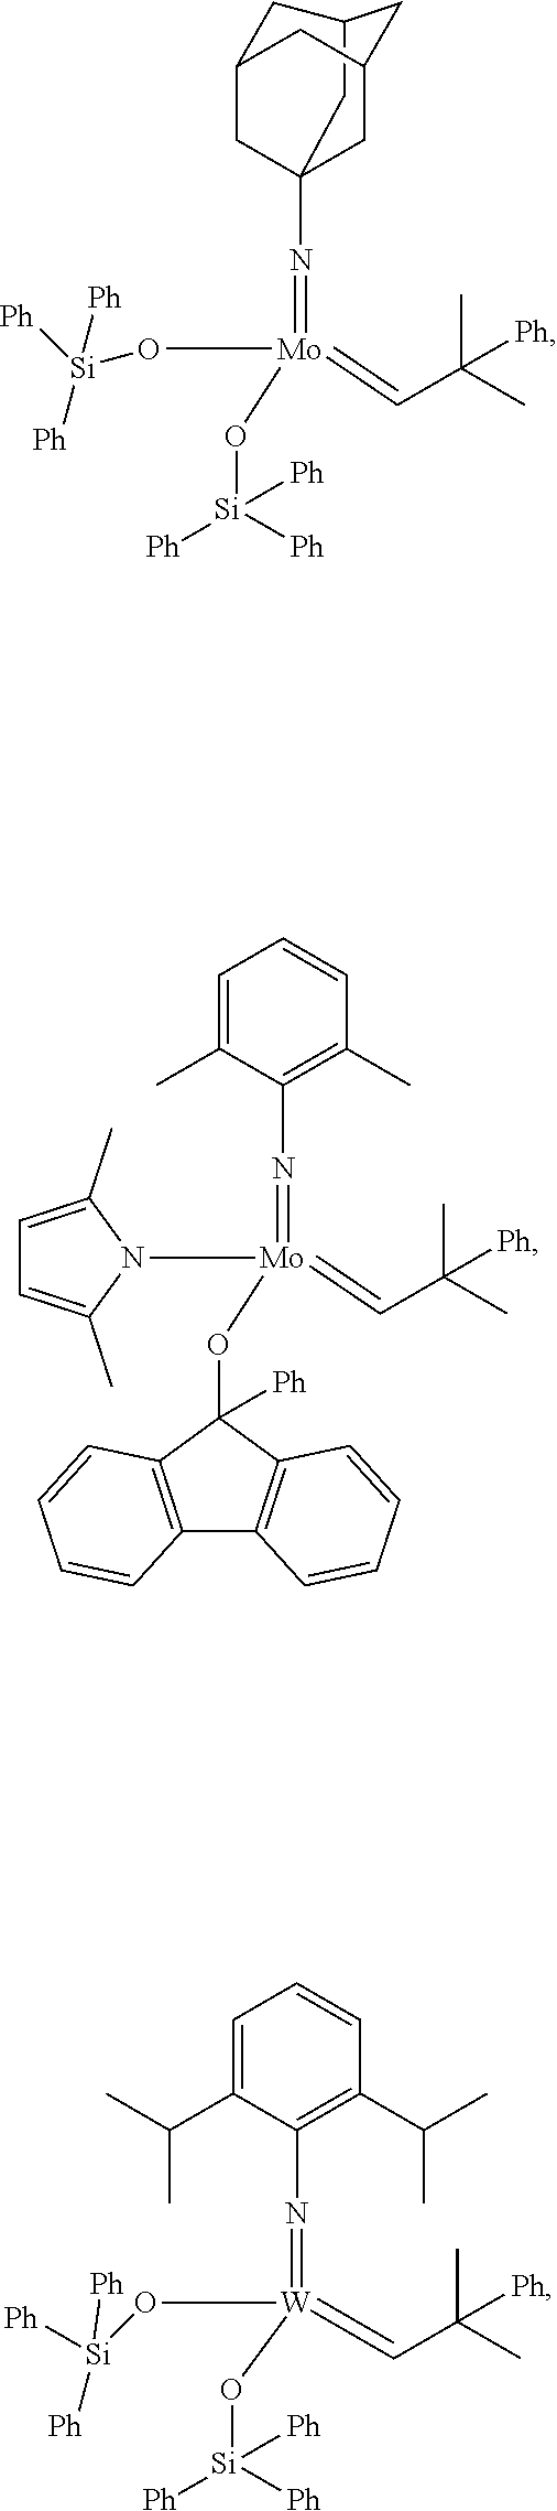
C1=C(C(C)C)C(N=[W](O[Si]([Ph])([Ph])[Ph])(=CC(C)(C)[Ph])O[Si]([Ph])([Ph])[Ph])=C(C(C)C)C=C1.C12CC3(N=[Mo](O[Si]([Ph])([Ph])[Ph])(=CC(C)(C)[Ph])O[Si]([Ph])([Ph])[Ph])CC(CC(C3)C1)C2.C1=C(C)C(N=[Mo](N2C(C)=CC=C2C)(=CC(C)(C)[Ph])OC2([Ph])C3=C(C4=C2C=CC=C4)C=CC=C3)=C(C)C=C1
